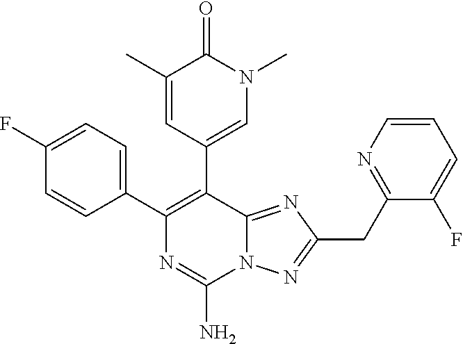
N12C(=NC(CC3=NC=CC=C3F)=N1)C(C1=CN(C)C(=O)C(C)=C1)=C(C1=CC=C(F)C=C1)N=C2N
